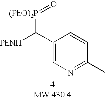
C1(C([PhNH])[(PhO)2P]=O)=CN=C(C)C=C1
